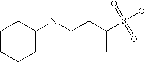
N(CCC(S(O)(=O)=O)C)C1CCCCC1
